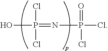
OP(Cl)(Cl)=NP(=O)(Cl)Cl
